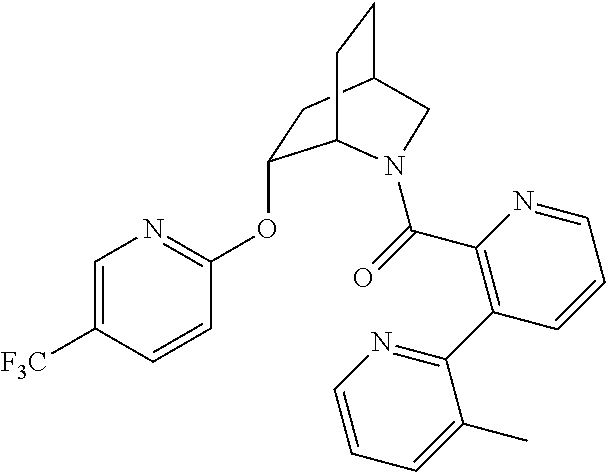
C1(OC2=NC=C([F3C])C=C2)CC2CCC1N(C(=O)C1=C(C3=NC=CC=C3C)C=CC=N1)C2
